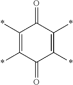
C1(*)=C(*)C(=O)C(*)=C(*)C1=O
